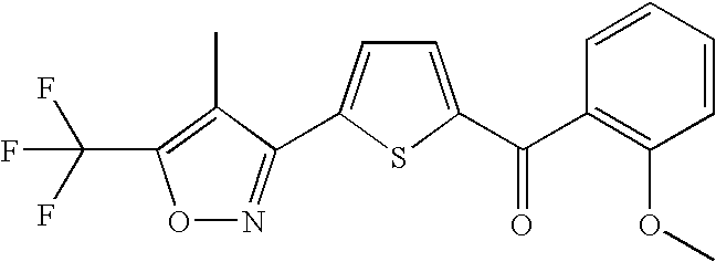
O1N=C(C2=CC=C(C(C3=C(OC)C=CC=C3)=O)S2)C(C)=C1C(F)(F)F
